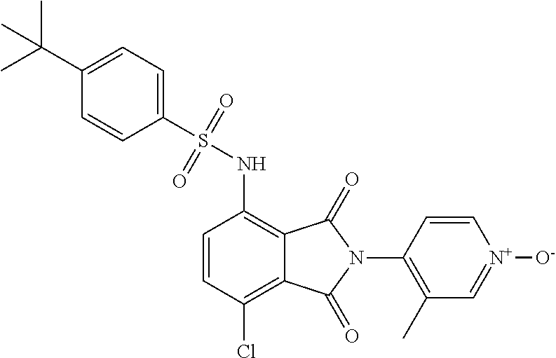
C1=CC(Cl)=C2C(=C1NS(C1=CC=C(C(C)(C)C)C=C1)(=O)=O)C(=O)N(C1=C(C)C=[N+]([O-])C=C1)C2=O
